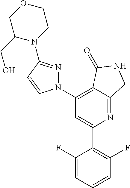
C1(C2=C(F)C=CC=C2F)=CC(N2N=C(N3CCOCC3CO)C=C2)=C2C(=N1)CNC2=O
